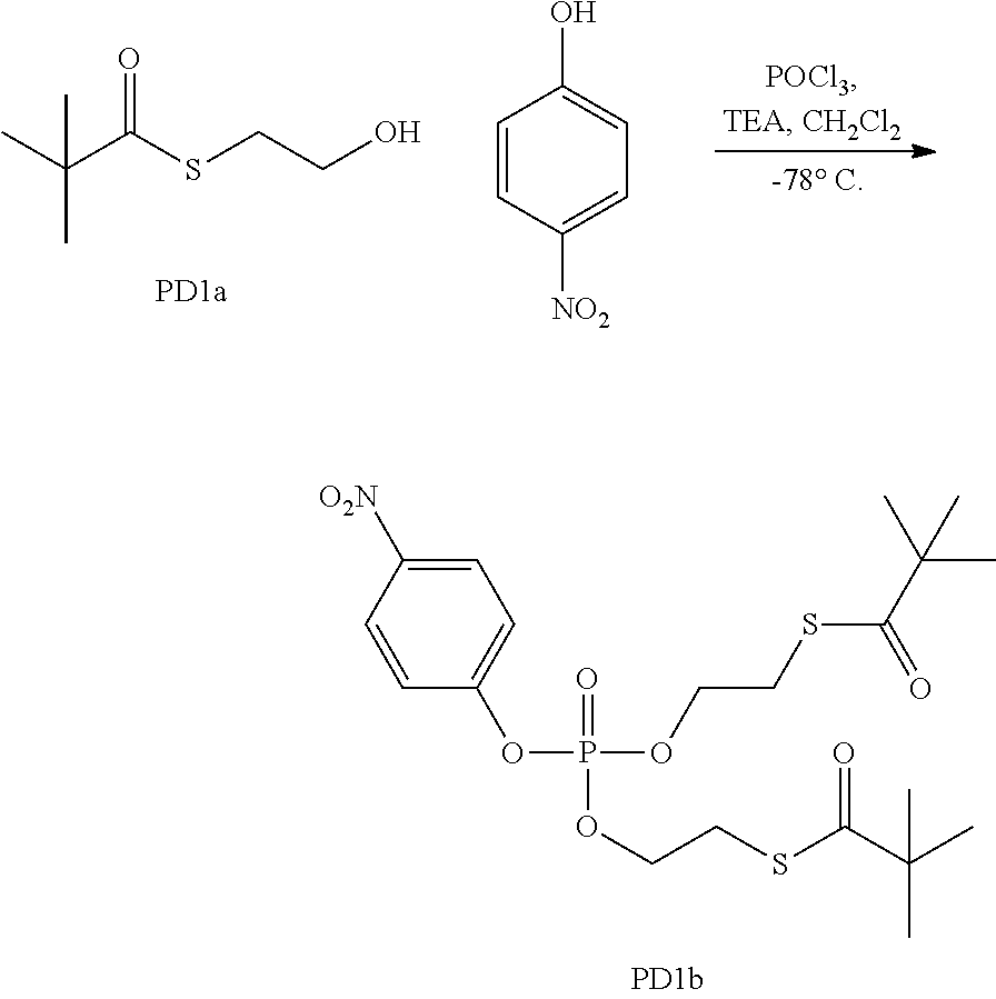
CC(C(SCCOP(OCCSC(C(C)(C)C)=O)(OC1=CC=C([O2N])C=C1)=O)=O)(C)C.CC(C(SCCO)=O)(C)C.C1=CC([NO2])=CC=C1O
